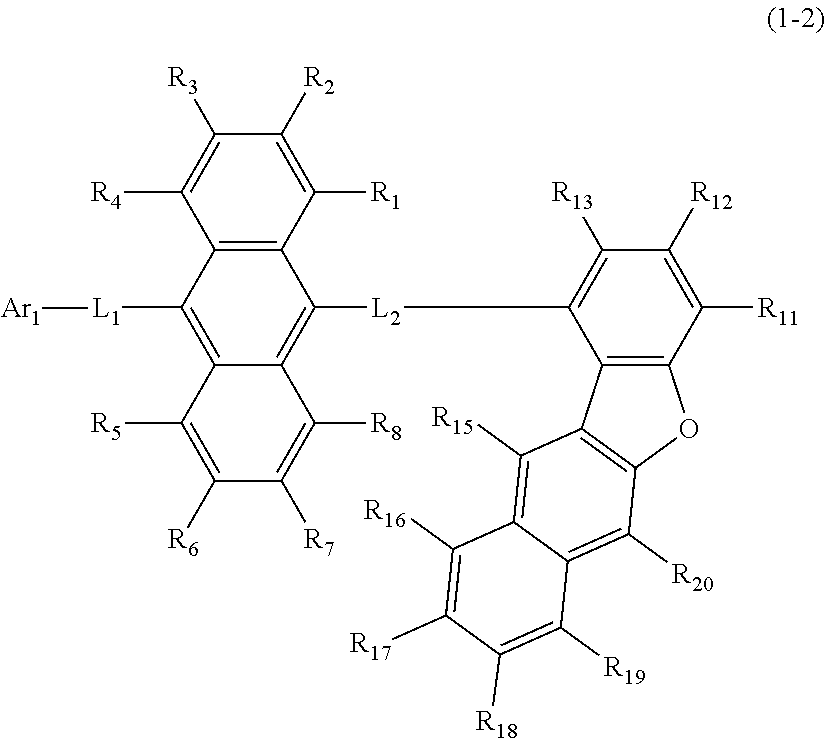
[L2](C1=C2C(=C([L1][Ar1])C3=C1C([R1])=C([R2])C([R3])=C3[R4])C([R5])=C([R6])C([R7])=C2[R8])C1=C([R13])C([R12])=C([R11])C2=C1C1=C(O2)C([R20])=C2C(=C1[R15])C([R16])=C([R17])C([R18])=C2[R19]
